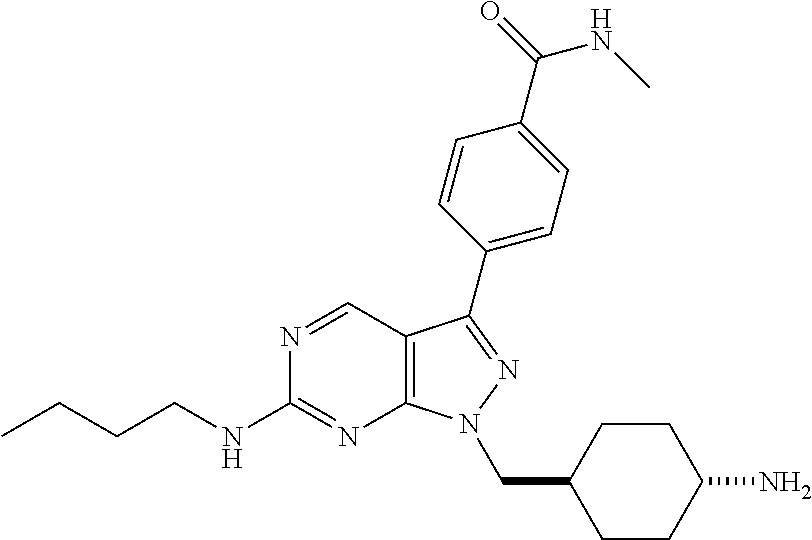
N1=CC2=C(N=C1NCCCC)N(CC1CCC(N)CC1)N=C2C1=CC=C(C(NC)=O)C=C1
